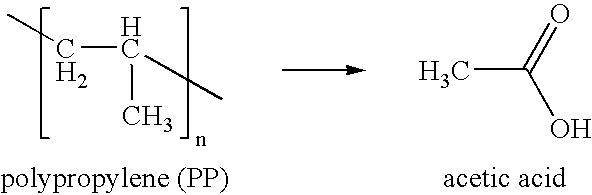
CC(O)=O.C(C(C)C)C
